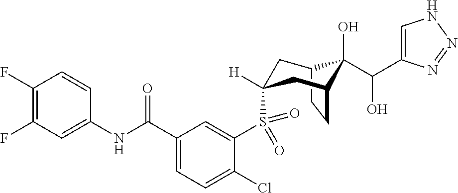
C12CCC(CC(S(C3=CC(C(NC4=CC(F)=C(F)C=C4)=O)=CC=C3Cl)(=O)=O)([H])C1)C2(O)C(O)C1=CNN=N1
